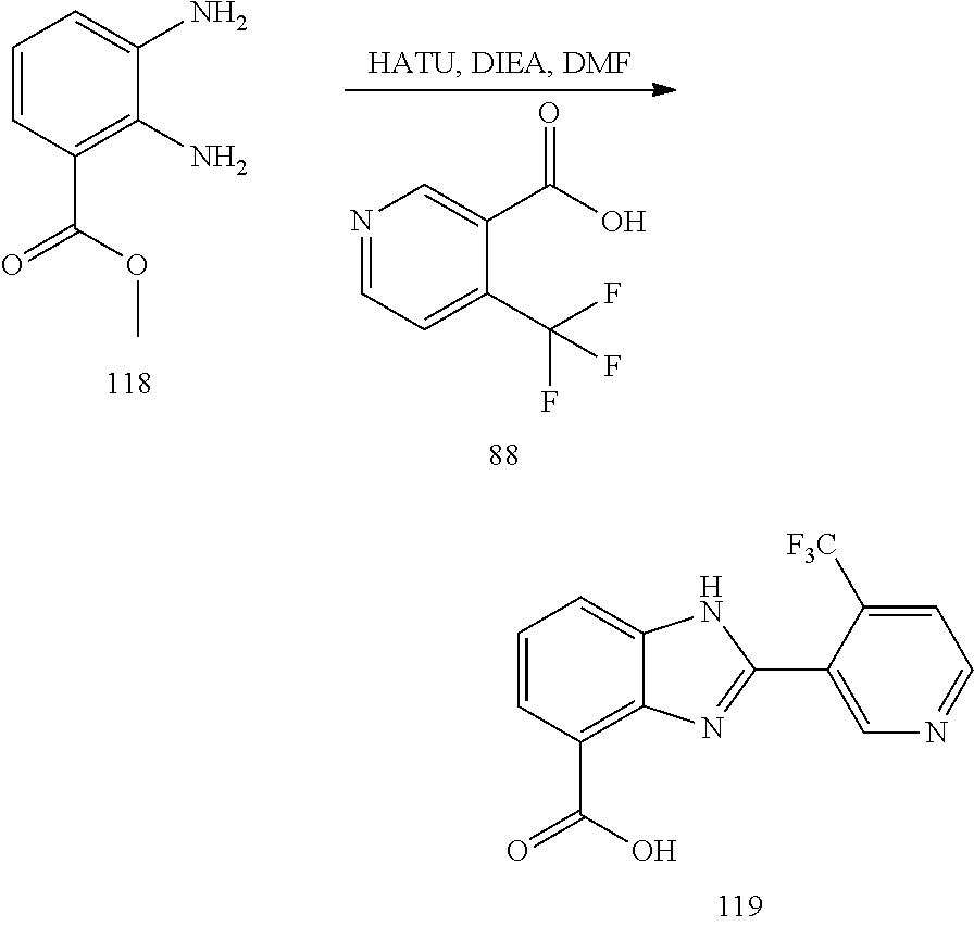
C1=CC(C(OC)=O)=C(N)C(N)=C1.N1=CC=C(C(F)(F)F)C(C(O)=O)=C1.C1=CC(C(O)=O)=C2C(=C1)NC(C1=CN=CC=C1[F3C])=N2
